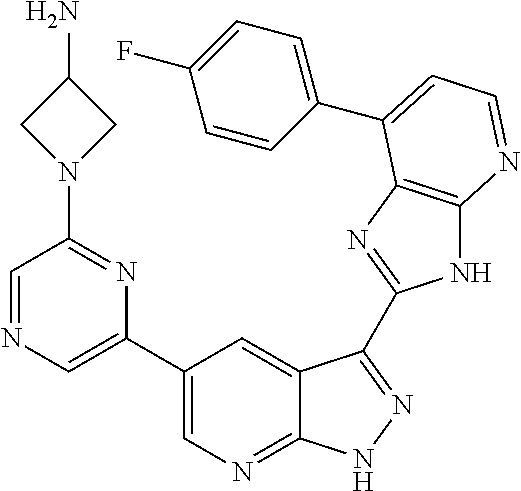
C1(C2=CN=C3C(=C2)C(C2=NC4=C(N2)N=CC=C4C2=CC=C(F)C=C2)=NN3)=CN=CC(N2CC(N)C2)=N1
